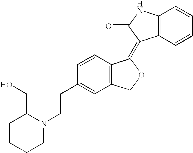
C1=CC(CCN2C(CO)CCCC2)=CC2=C1C(=C1C3=C(NC1=O)C=CC=C3)OC2
